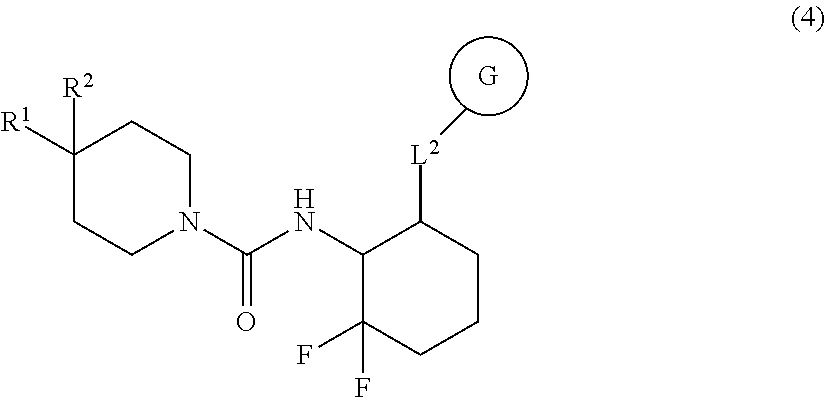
C1([R1])([R2])CCN(C(NC2C(F)(F)CCCC2[L2]C)=O)CC1
